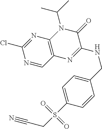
N1=CC2=C(N=C1Cl)N(C(C)C)C(=O)C(NCC1=CC=C(S(CC#N)(=O)=O)C=C1)=N2
